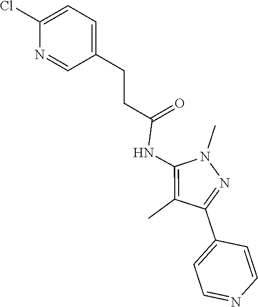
N1(C)C(NC(CCC2=CC=C(Cl)N=C2)=O)=C(C)C(C2=CC=NC=C2)=N1
